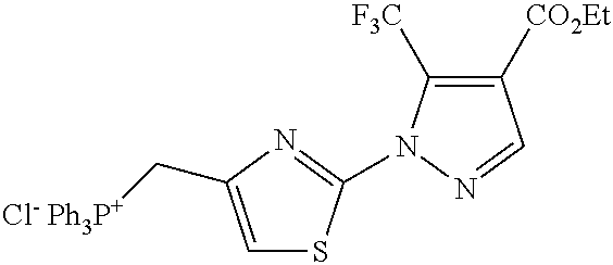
C1([CO2Et])=C([F3C])N(C2=NC(C[Cl- Ph3P+])=CS2)N=C1
